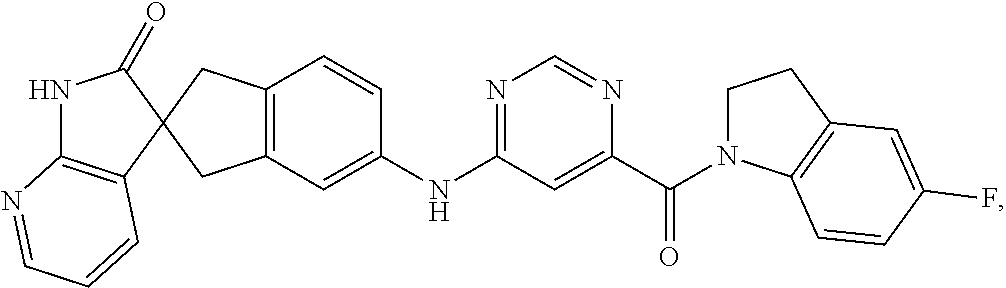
C1(=O)NC2=C(C=CC=N2)C12CC1=C(C2)C=CC(NC2=NC=NC(C(=O)N3CCC4=C3C=CC(F)=C4)=C2)=C1
